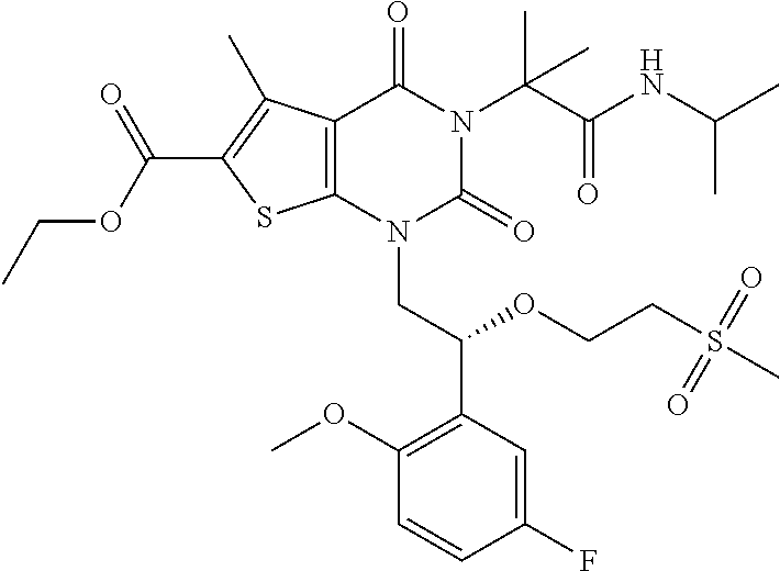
C1(F)=CC(C(OCCS(C)(=O)=O)CN2C(=O)N(C(C(=O)NC(C)C)(C)C)C(=O)C3=C2SC(C(OCC)=O)=C3C)=C(OC)C=C1
